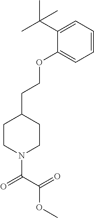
C1=CC=C(C(C)(C)C)C(OCCC2CCN(C(C(OC)=O)=O)CC2)=C1
